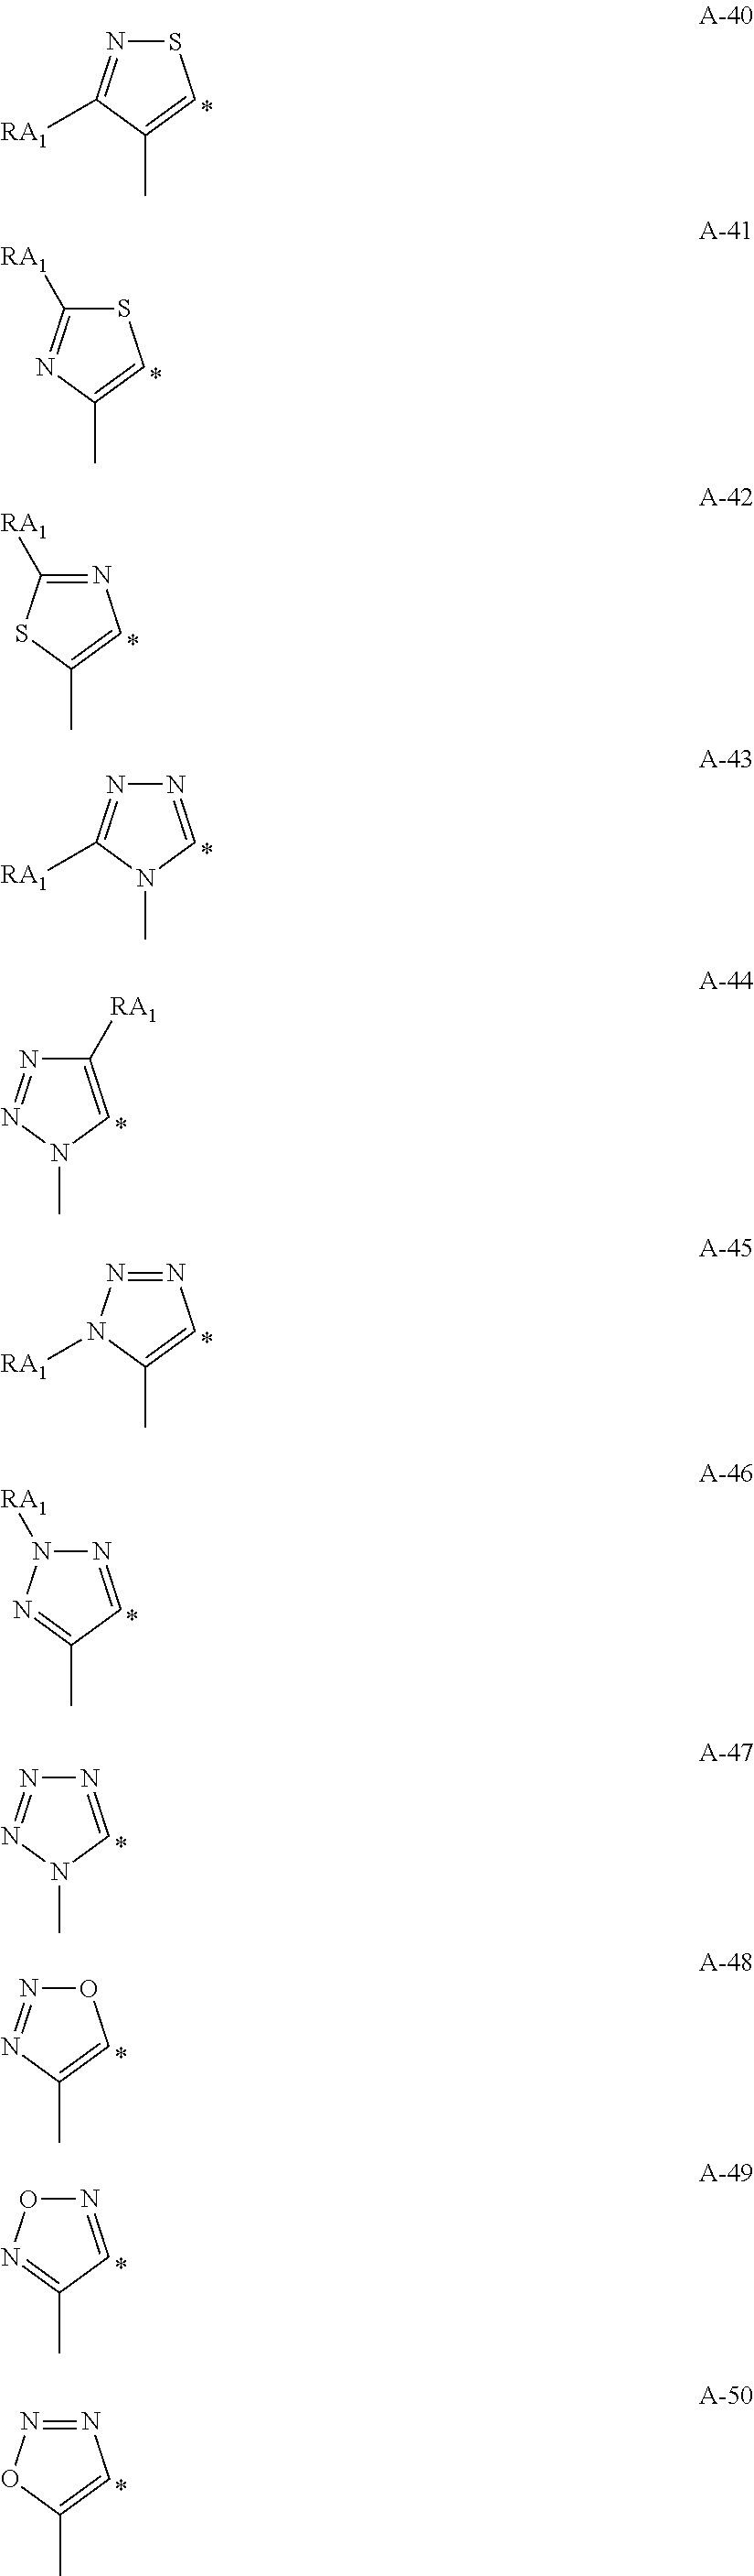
S1N=C([RA1])C(C)=C1.S1C([RA1])=NC(C)=C1.N1=C([RA1])SC(C)=C1.N1=CN(C)C([RA1])=N1.C1([RA1])=CN(C)N=N1.N1=NN([RA1])C(C)=C1.N1=CC(C)=NN1[RA1].N1=CN(C)N=N1.O1N=NC(C)=C1.N1=CC(C)=NO1.N1=NOC(C)=C1
